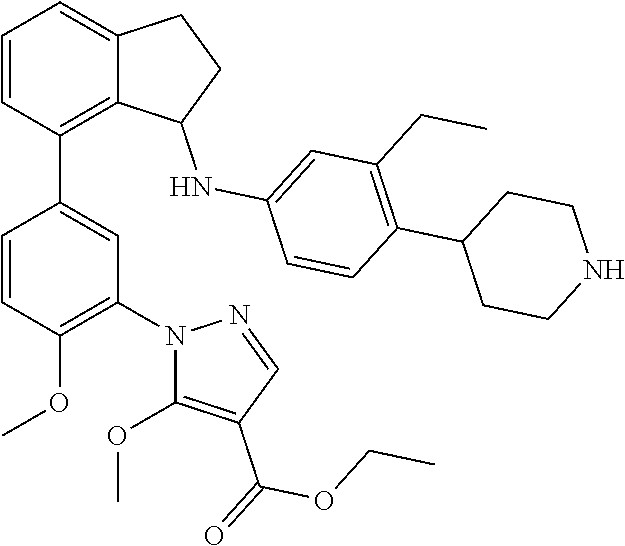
C1=CC(C2=CC(N3C(OC)=C(C(OCC)=O)C=N3)=C(OC)C=C2)=C2C(=C1)CCC2NC1=CC(CC)=C(C2CCNCC2)C=C1
